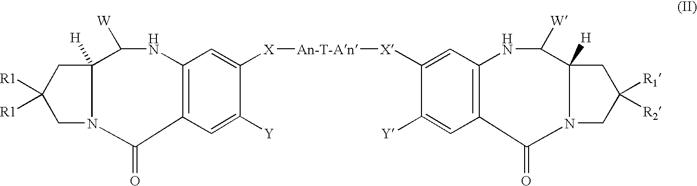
C12([H])CC([R1])([R1])CN1C(=O)C1=C(NC2[W])C=C([X][An-T-An][X]C2=CC3=C(C(=O)N4C([H])(CC([R1])([R2])C4)C([W])N3)C=C2[Y])C([Y])=C1
